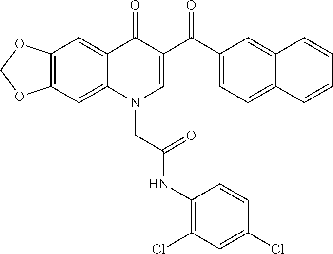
C12=C(C=C3C(=C1)C(=O)C(C(C1=CC=C4C(=C1)C=CC=C4)=O)=CN3CC(NC1=C(Cl)C=C(Cl)C=C1)=O)OCO2
